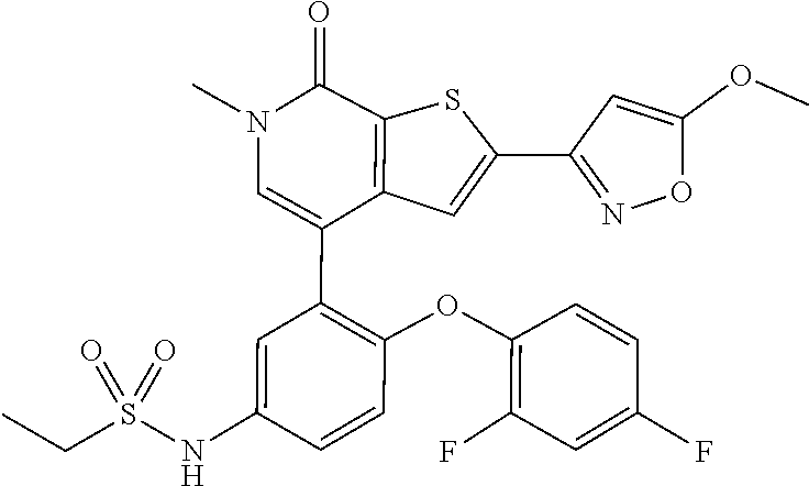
C1(F)=C(OC2=C(C3=CN(C)C(=O)C4=C3C=C(C3=NOC(OC)=C3)S4)C=C(NS(CC)(=O)=O)C=C2)C=CC(F)=C1
